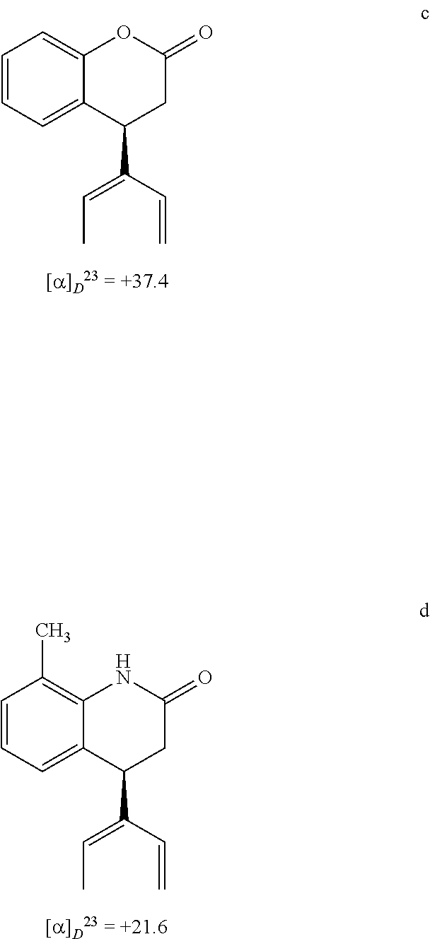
C1=CC=C2C(=C1)OC(=O)CC2C(=CC)C=C.C1=CC=C2C(=C1C)NC(=O)CC2C(=CC)C=C
